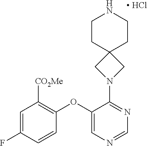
C1=C(F)C=CC(OC2=CN=CN=C2N2CC3(C2)CCNCC3)=C1[CO2Me].[ HCl]
